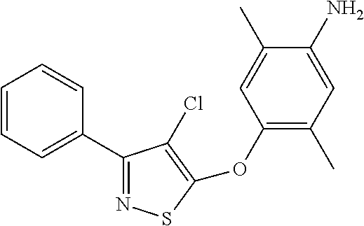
C1=CC=C(C2=NSC(OC3=C(C)C=C(N)C(C)=C3)=C2Cl)C=C1
